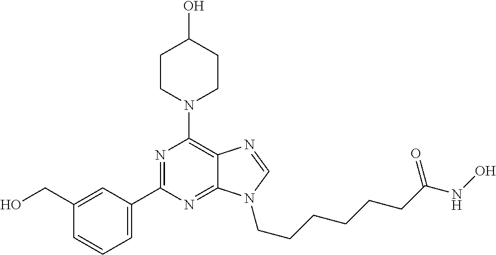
C1CN(C2=C3C(=NC(C4=CC=CC(CO)=C4)=N2)N(CCCCCCC(=O)NO)C=N3)CCC1O
